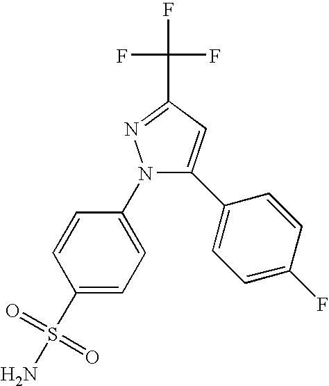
C(C1=NN(C2=CC=C(S(N)(=O)=O)C=C2)C(C2=CC=C(F)C=C2)=C1)(F)(F)F
